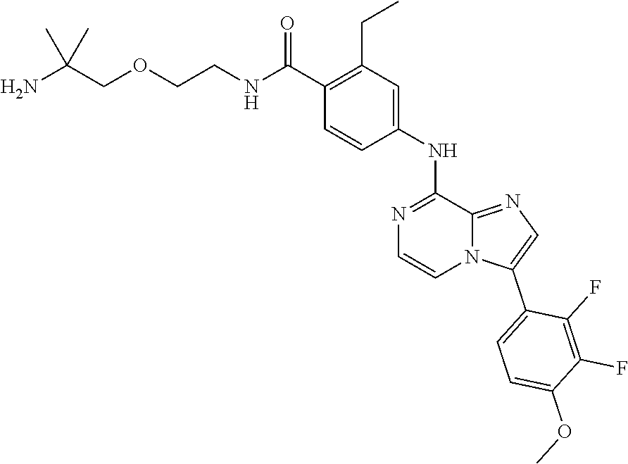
C(CNC(C1=C(CC)C=C(NC2=NC=CN3C2=NC=C3C2=CC=C(OC)C(F)=C2F)C=C1)=O)OCC(N)(C)C
